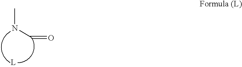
CNC=O
